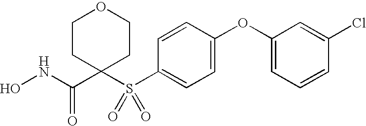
N(C(=O)C1(S(C2=CC=C(OC3=CC=CC(Cl)=C3)C=C2)(=O)=O)CCOCC1)O
